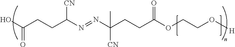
OC(CCC(N=NC(CCC(=O)OCCO[H])(C)[CN])[CN])=O
